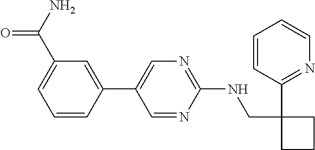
C1(NCC2(C3=NC=CC=C3)CCC2)=NC=C(C2=CC(C(=O)N)=CC=C2)C=N1
